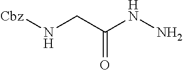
[Cbz]NCC(NN)=O
